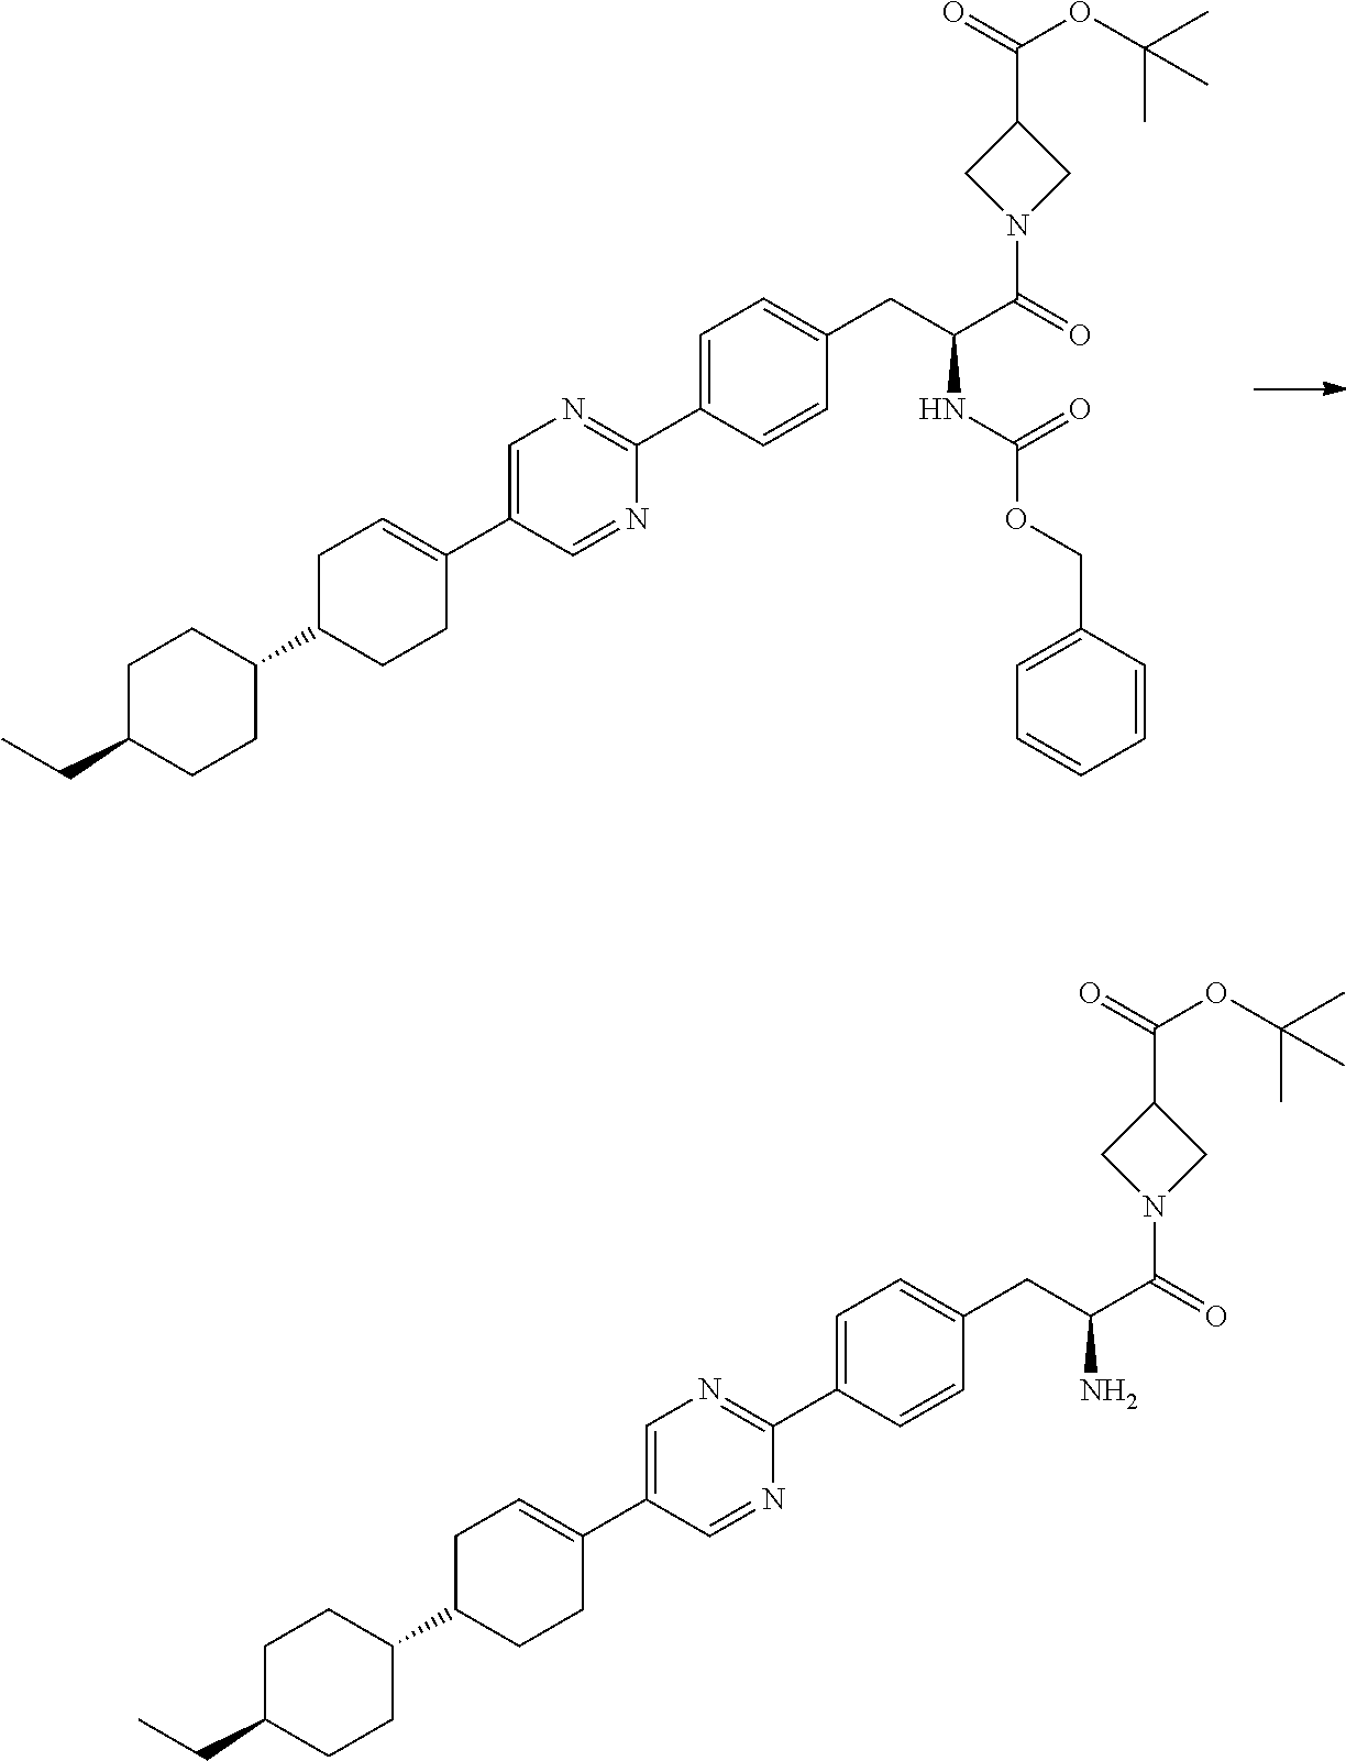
C1=C(C2=NC=C(C3=CCC(C4CCC(CC)CC4)CC3)C=N2)C=CC(CC(C(N2CC(C(=O)OC(C)(C)C)C2)=O)NC(OCC2=CC=CC=C2)=O)=C1.C1=C(C2=NC=C(C3=CCC(C4CCC(CC)CC4)CC3)C=N2)C=CC(CC(C(N2CC(C(=O)OC(C)(C)C)C2)=O)N)=C1
